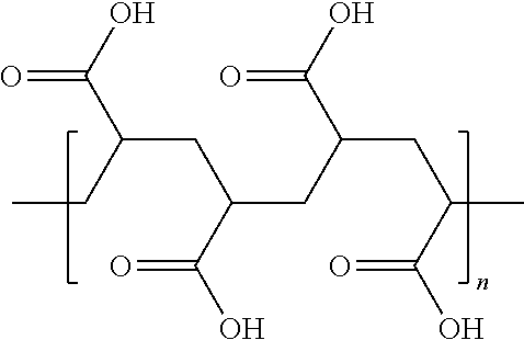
CCC(CC(CC(CC(C)C(O)=O)C(O)=O)C(O)=O)C(O)=O
